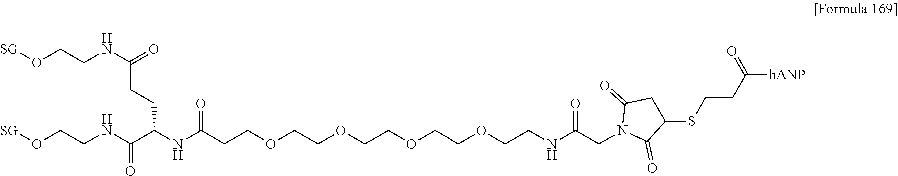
C(C(NC(CCOCCOCCOCCOCCNC(CN1C(=O)C(SCCC([hANP])=O)CC1=O)=O)=O)CCC(NCCO[SG])=O)(NCCO[SG])=O
